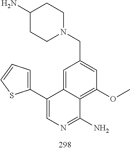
C1(C2=CN=C(N)C3=C(OC)C=C(CN4CCC(N)CC4)C=C32)=CC=CS1
